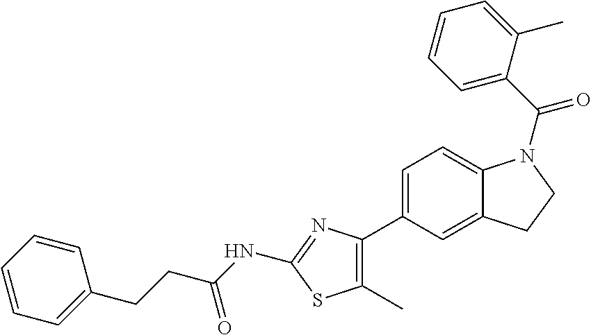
C1=C(C2=C(C)SC(NC(CCC3=CC=CC=C3)=O)=N2)C=C2C(=C1)N(C(C1=CC=CC=C1C)=O)CC2
